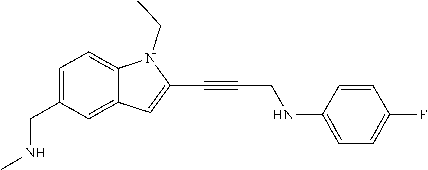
N1(CC)C2=CC=C(CNC)C=C2C=C1C#CCNC1=CC=C(F)C=C1
